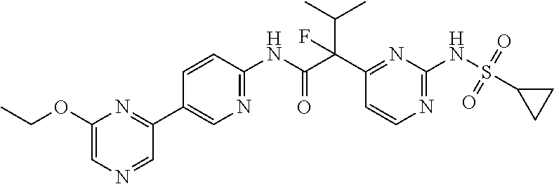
C1(C(C(NC2=NC=C(C3=NC(OCC)=CN=C3)C=C2)=O)(C(C)C)F)=NC(NS(=O)(=O)C2CC2)=NC=C1
